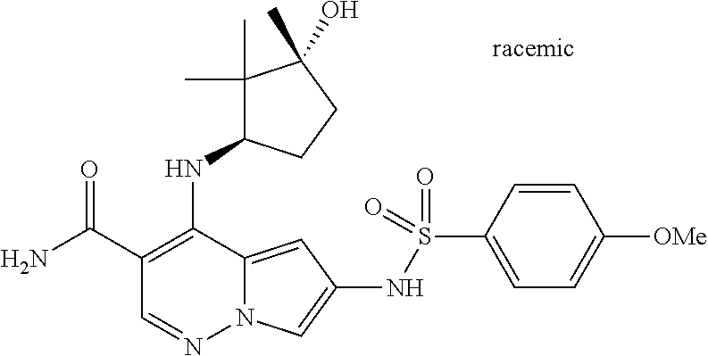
O=C(C1=C(NC2C(C)(C)C(C)(O)CC2)C2=CC(NS(C3=CC=C([OMe])C=C3)(=O)=O)=CN2N=C1)N
